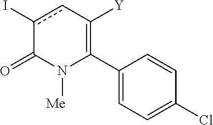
C1(C2=C([Y])cc(I)C(=O)N2[Me])=CC=C(Cl)C=C1
